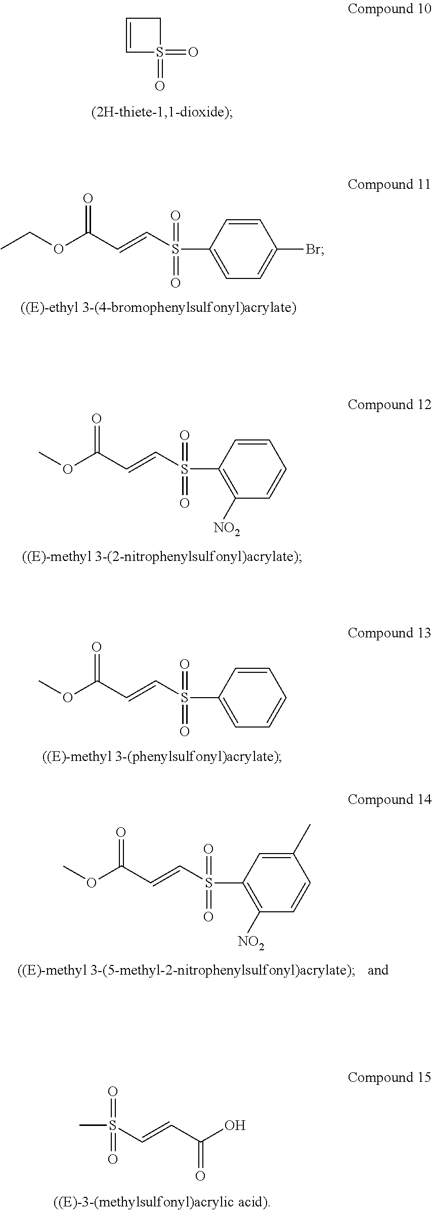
C1=CS(=O)(=O)C1.C(OC(C=CS(C1=CC=C(Br)C=C1)(=O)=O)=O)C.COC(C=CS(C1=C([NO2])C=CC=C1)(=O)=O)=O.COC(C=CS(C1=CC=CC=C1)(=O)=O)=O.COC(C=CS(C1=C([NO2])C=CC(C)=C1)(=O)=O)=O.CS(C=CC(O)=O)(=O)=O
